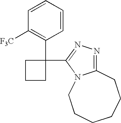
C1=CC=CC([F3C])=C1C1(C2=NN=C3N2CCCCCC3)CCC1
